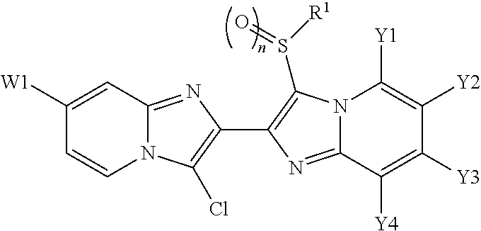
C1([W1])=CC2=NC(C3=C(S([R1])=O)N4C(=N3)C([Y4])=C([Y3])C([Y2])=C4[Y1])=C(Cl)N2C=C1
